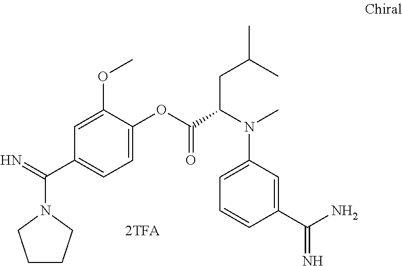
C1CCN(C(=N)C2=CC=C(OC(C(N(C3=CC=CC(C(N)=N)=C3)C)CC(C)C)=O)C(OC)=C2)C1
